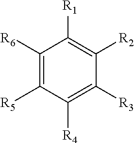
C1([R4])=C([R3])C([R2])=C([R1])C([R6])=C1[R5]
